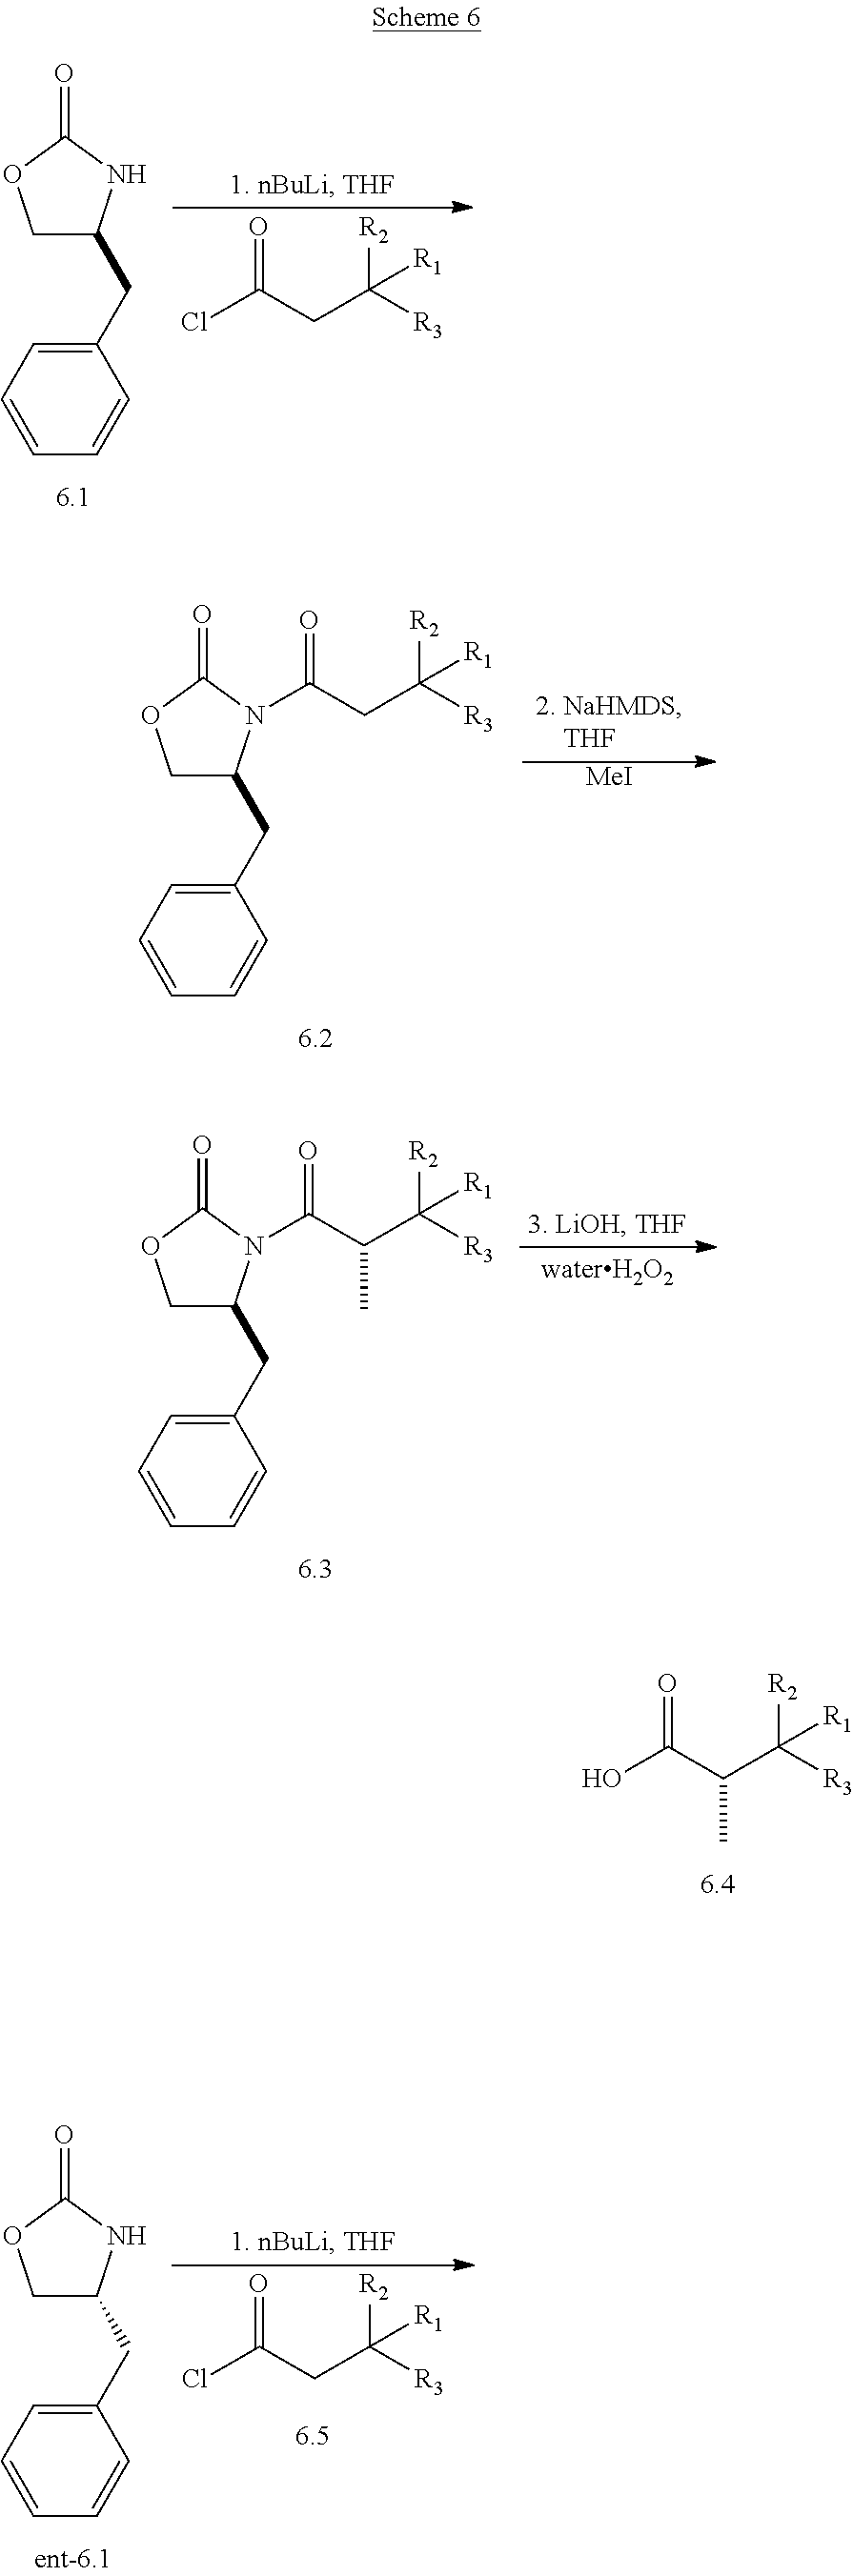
OC(C(C)C([R3])([R2])[R1])=O.C1(CC2COC(=O)N2)=CC=CC=C1.O=C(CC([R3])([R2])[R1])Cl.C1(CC2COC(=O)N2C(CC([R3])([R2])[R1])=O)=CC=CC=C1.[MeI].C1(CC2COC(=O)N2C(C(C)C([R3])([R2])[R1])=O)=CC=CC=C1.C1(CC2COC(=O)N2)=CC=CC=C1.O=C(CC([R3])([R2])[R1])Cl
